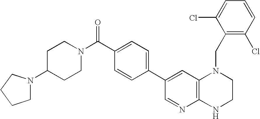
C12=C(NCCN1CC1=C(Cl)C=CC=C1Cl)N=CC(C1=CC=C(C(N3CCC(N4CCCC4)CC3)=O)C=C1)=C2
